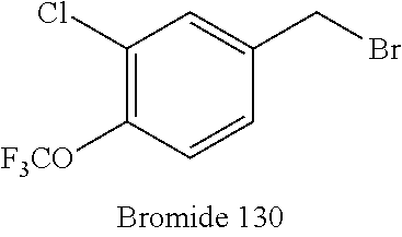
C1(Cl)=C([OCF3])C=CC(CBr)=C1
